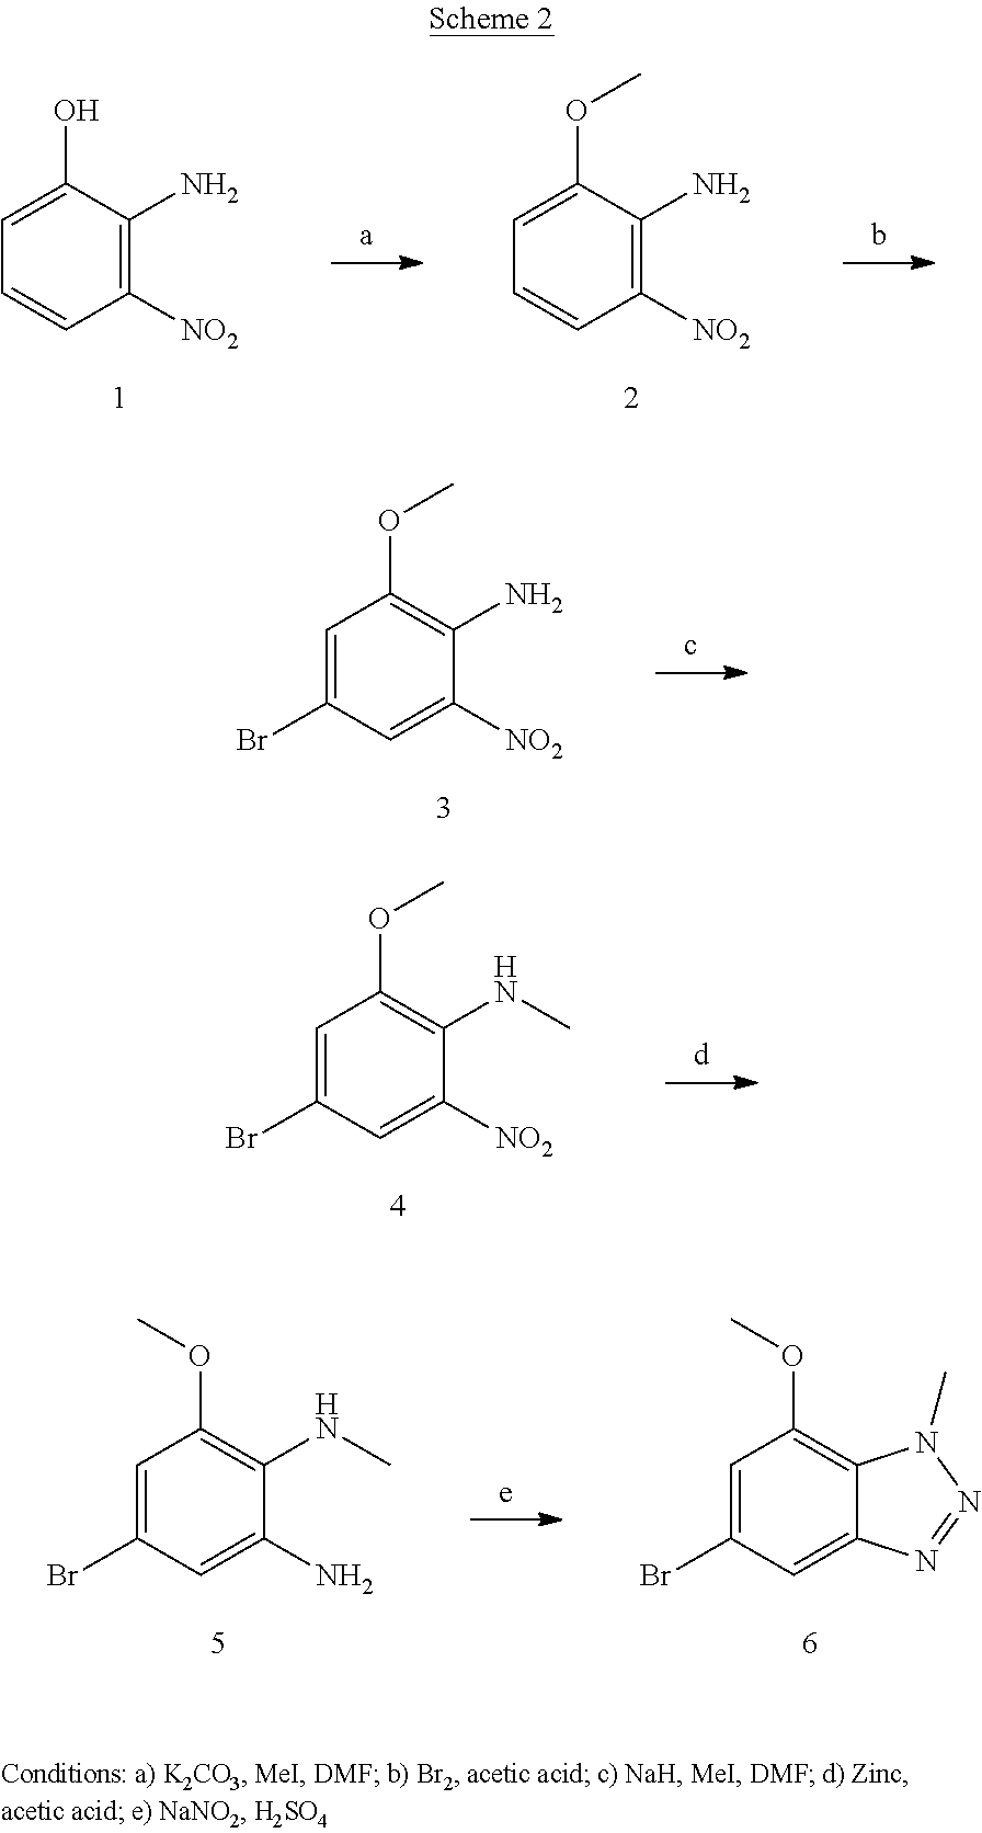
C1([NO2])=C(N)C(O)=CC=C1.C1([NO2])=C(N)C(OC)=CC=C1.C1([NO2])=CC(Br)=CC(OC)=C1N.C1([NO2])=CC(Br)=CC(OC)=C1NC.C12=CC(Br)=CC(OC)=C1N(C)N=N2.C1(N)=CC(Br)=CC(OC)=C1NC
